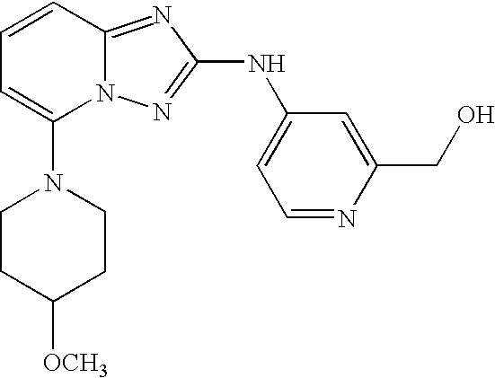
N1(C2=CC=CC3=NC(NC4=CC=NC(CO)=C4)=NN23)CCC([OCH3])CC1
